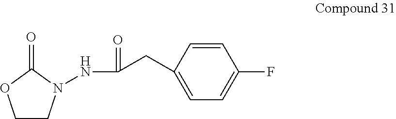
C1CN(NC(=O)CC2=CC=C(F)C=C2)C(=O)O1
